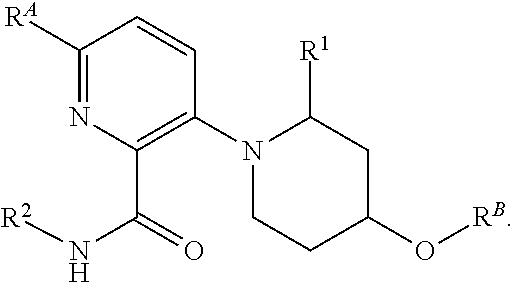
C1([RA])=NC(C(N[R2])=O)=C(N2CCC(O[RB])CC2[R1])C=C1
